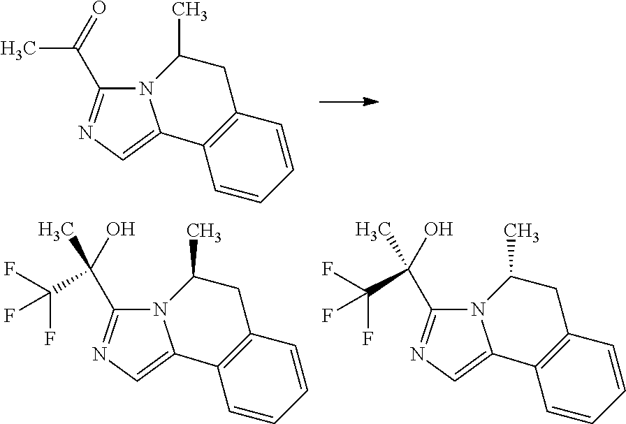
C1=CC2=C(C=C1)C1=CN=C(C(=O)C)N1C(C)C2.C1=CC2=C(C=C1)C1=CN=C(C(O)(C)C(F)(F)F)N1C(C)C2.C1=CC2=C(C=C1)C1=CN=C(C(O)(C)C(F)(F)F)N1C(C)C2
